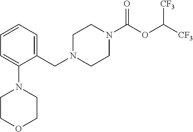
C1N(CC2=CC=CC=C2N2CCOCC2)CCN(C(OC([CF3])[CF3])=O)C1
